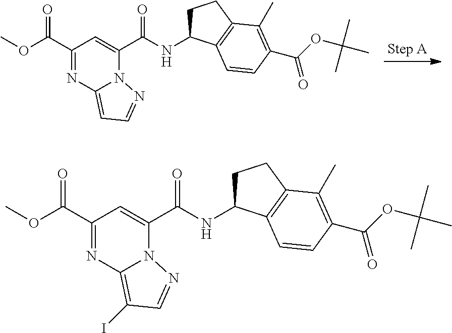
C1(C(OC)=O)=NC2=C(I)C=NN2C(C(NC2CCC3=C2C=CC(C(OC(C)(C)C)=O)=C3C)=O)=C1.C1(C(OC)=O)=NC2=CC=NN2C(C(NC2CCC3=C2C=CC(C(OC(C)(C)C)=O)=C3C)=O)=C1
